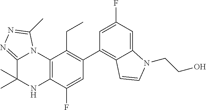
C1(C2=C3C(=CC(F)=C2)N(CCO)C=C3)=C(CC)C2=C(C(F)=C1)NC(C)(C)C1=NN=C(C)N21
